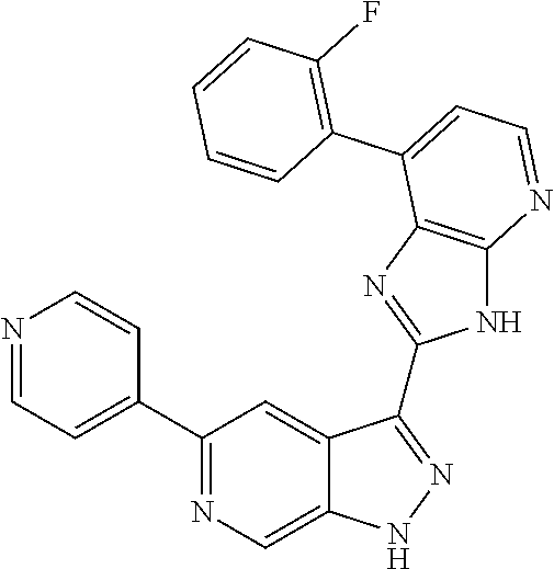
C1(C2=NC=C3C(=C2)C(C2=NC4=C(N2)N=CC=C4C2=C(F)C=CC=C2)=NN3)=CC=NC=C1
